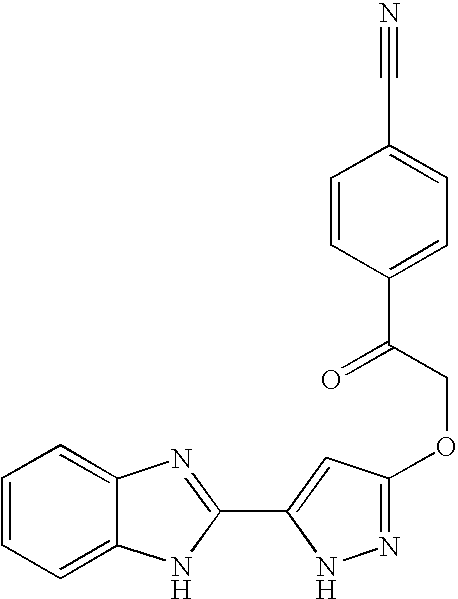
C1=CC=C2C(=C1)N=C(C1=CC(OCC(C3=CC=C(C#N)C=C3)=O)=NN1)N2
